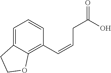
C1=C2C(=C(C=CCC(=O)O)C=C1)OCC2
